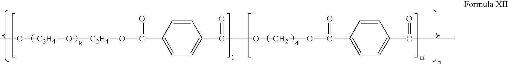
O([C2H4]O[C2H4]OC(=O)C1=CC=C(C(=O)OCOC(=O)C2=CC=C(C(=O)C)C=C2)C=C1)C
